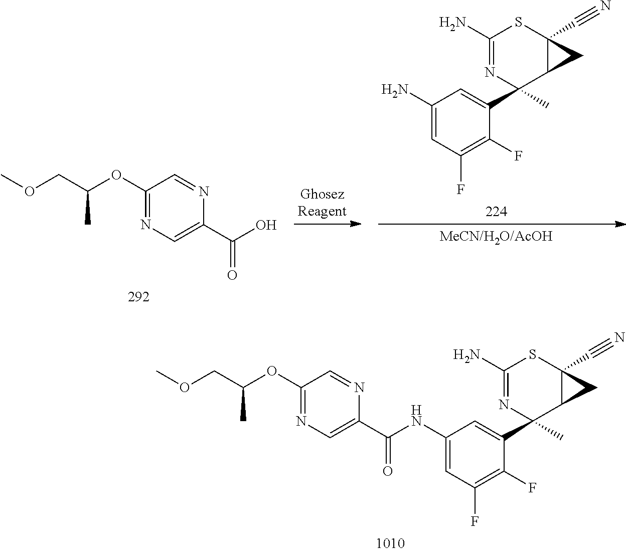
C1=NC(C(NC2=CC(F)=C(F)C(C3(C)C4CC4(C#N)SC(N)=N3)=C2)=O)=CN=C1OC(COC)C.C1=NC(C(O)=O)=CN=C1OC(COC)C.NC1=CC(F)=C(F)C(C2(C)C3CC3(C#N)SC(N)=N2)=C1
